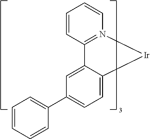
C1=C2C(=CC=C1C1=CC=CC=C1)[Ir]N1=C2C=CC=C1
